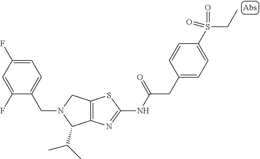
C12=C(N=C(NC(CC3=CC=C(S(CC)(=O)=O)C=C3)=O)S1)C(C(C)C)N(CC1=CC=C(F)C=C1F)C2
